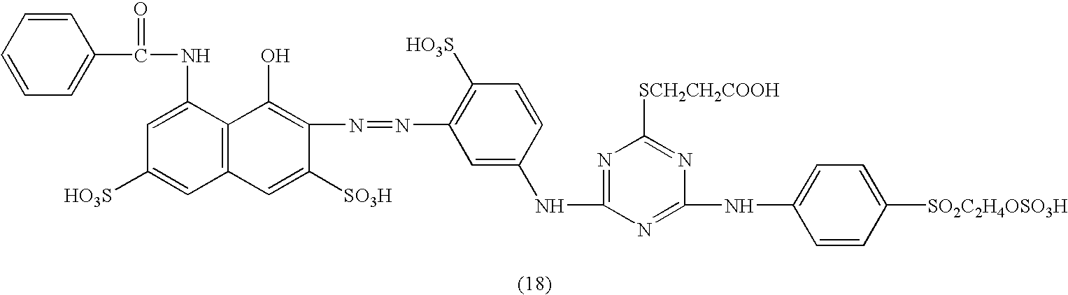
C1=CC=CC(C(NC2=CC([HO3S])=CC3=C2C(O)=C(N=NC2=C([HO3S])C=CC(NC4=NC([SCH2CH2COOH])=NC(NC5=CC=C([SO2C2H4OSO3H])C=C5)=N4)=C2)C([SO3H])=C3)=O)=C1
